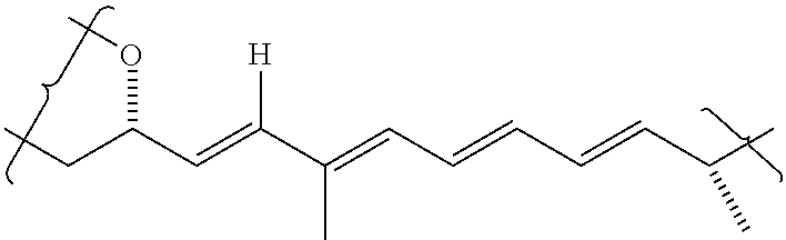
C(C(C=C(C(=CC=CC=CC(C)C)C)[H])OC)C
